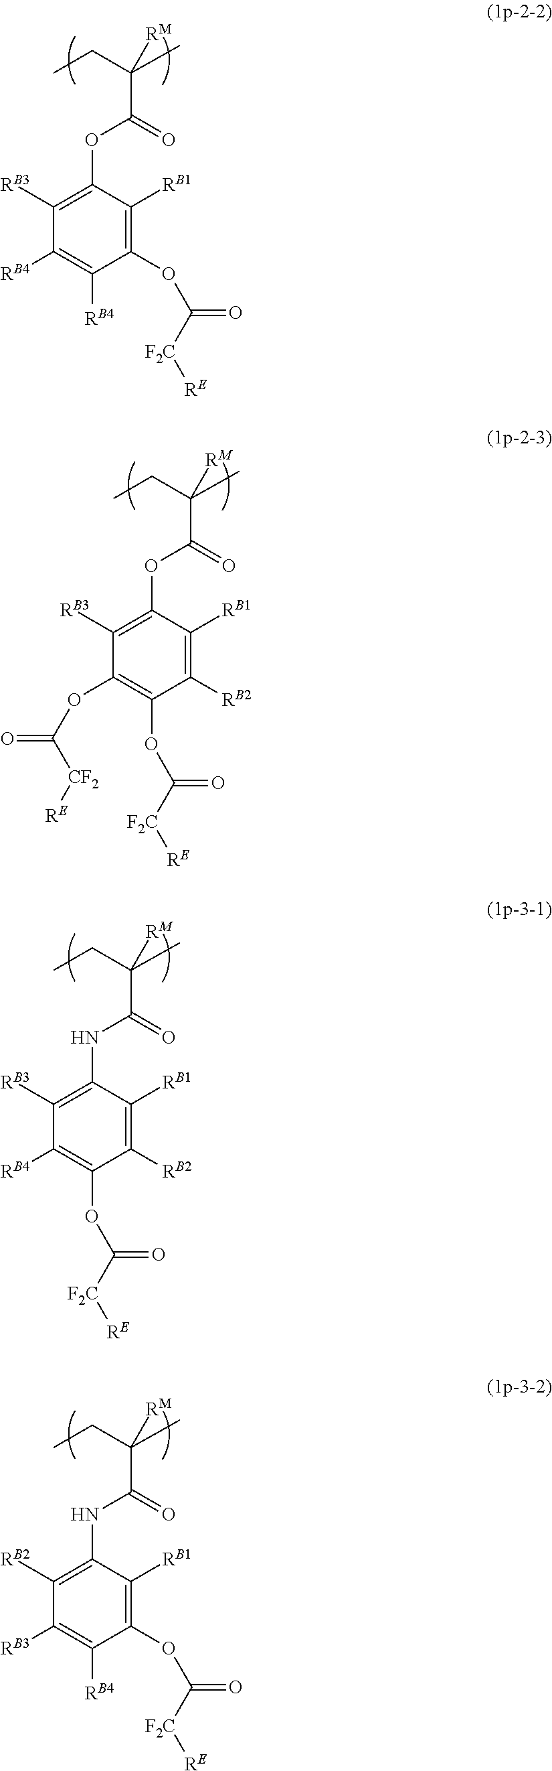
C1(OC(C(C)(CC)[RM])=O)=C([RB3])C([RB4])=C([RB4])C(OC(=O)[F2C][RE])=C1[RB1].C1(OC(C(C)(CC)[RM])=O)=C([RB3])C(OC(=O)[CF2][RE])=C(OC([F2C][RE])=O)C([RB2])=C1[RB1].C1(NC(C(C)(CC)[RM])=O)=C([RB3])C([RB4])=C(OC([F2C][RE])=O)C([RB2])=C1[RB1].C1(NC(C(C)(CC)[RM])=O)=C([RB2])C([RB3])=C([RB4])C(OC(=O)[F2C][RE])=C1[RB1]
